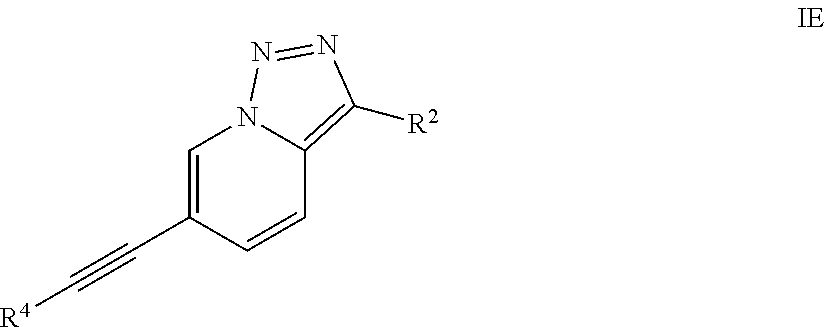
C1=C(C#C[R4])C=CC2=C([R2])N=NN12
